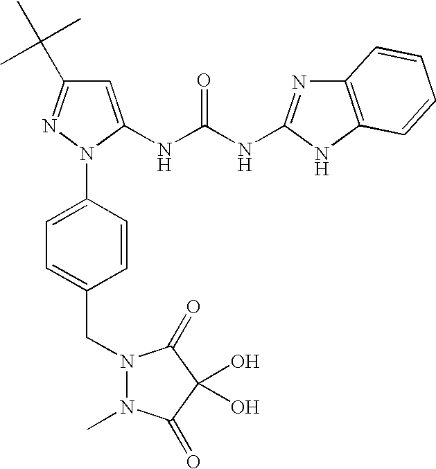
C1=C(NC(NC2=NC3=C(N2)C=CC=C3)=O)N(C2=CC=C(CN3N(C)C(=O)C(O)(O)C3=O)C=C2)N=C1C(C)(C)C
